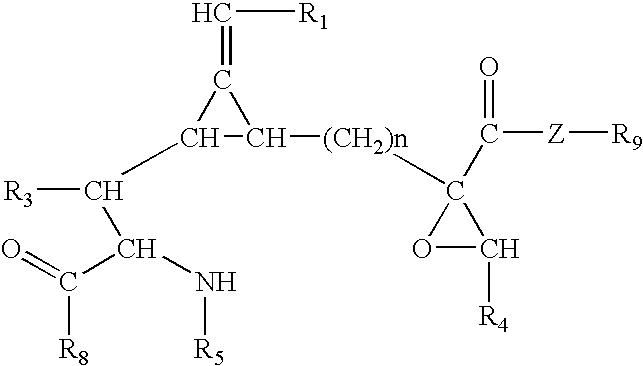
[(CH2)n](C1(C([Z][R9])=O)OC1[R4])C1C(=C[R1])C1C([R3])C(N[R5])C([R8])=O
